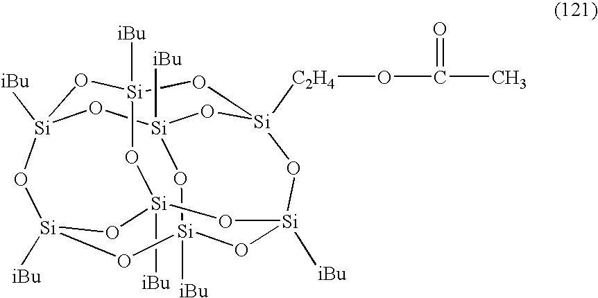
[Si]12([iBu])O[Si]3([iBu])O[Si]4([C2H4]OC(C)=O)O[Si]([iBu])(O1)O[Si]1([iBu])O[Si]([iBu])(O[Si]([iBu])(O3)O[Si]([iBu])(O1)O2)O4
